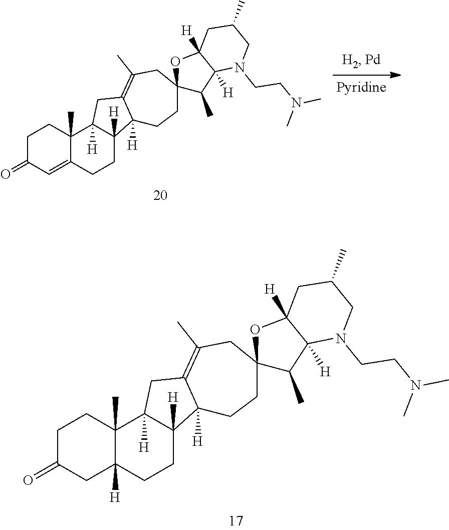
C1C(=O)CC2([H])C(C)(C1)C1([H])C([H])(CC2)C2([H])C(=C(C)CC3(C(C)C4([H])C([H])(O3)CC(C)CN4CCN(C)C)CC2)C1.C1C(=O)C=C2C(C)(C1)C1([H])C([H])(CC2)C2([H])C(=C(C)CC3(C(C)C4([H])C([H])(O3)CC(C)CN4CCN(C)C)CC2)C1
